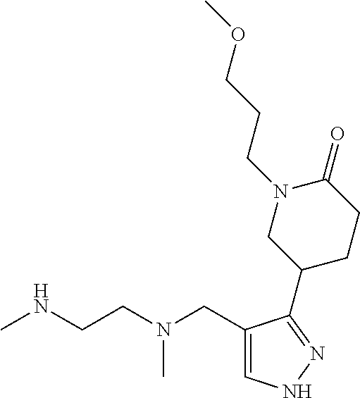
CNCCN(CC1=CNN=C1C1CCC(=O)N(CCCOC)C1)C
